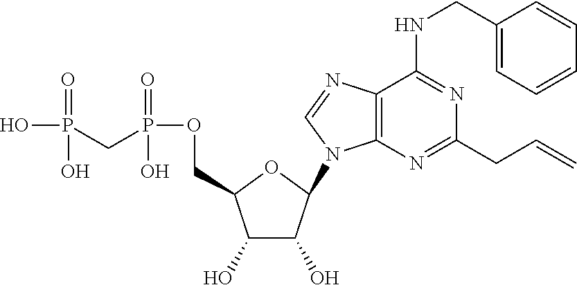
C1(O)C(O)C(N2C3=C(N=C2)C(NCC2=CC=CC=C2)=NC(CC=C)=N3)OC1COP(CP(O)(=O)O)(=O)O
